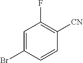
C1=C(Br)C=CC([CN])=C1F
